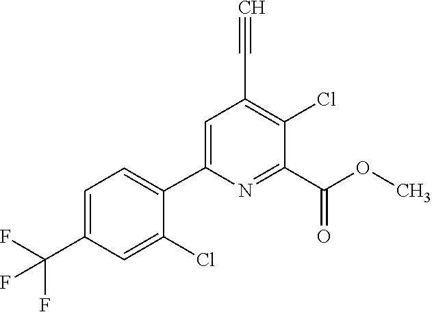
C1=C(C(F)(F)F)C=C(Cl)C(C2=CC(C#C)=C(Cl)C(C(OC)=O)=N2)=C1
